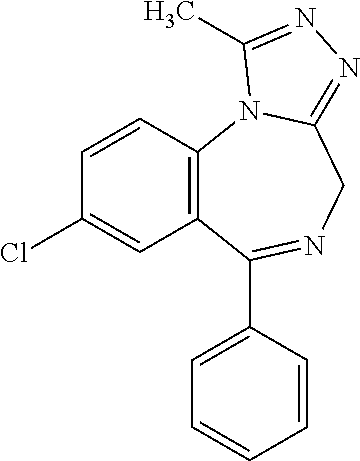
C12=C(C=CC(Cl)=C1)N1C(=NN=C1C)CN=C2C1=CC=CC=C1
